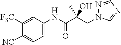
N1(CC(C(NC2=CC=C([NC])C([F3C])=C2)=O)(O)C)C=NC=N1
